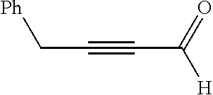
C(C#CC([H])=O)[Ph]
